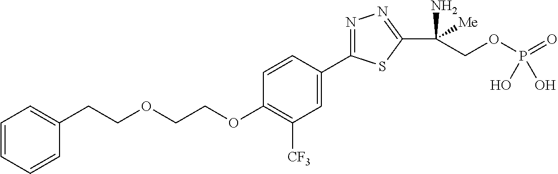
C(COCCOC1=C([CF3])C=C(C2=NN=C(C(N)([Me])COP(=O)(O)O)S2)C=C1)C1=CC=CC=C1
